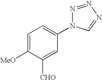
C1(N2N=NN=C2)=CC=C([MeO])C([CHO])=C1
